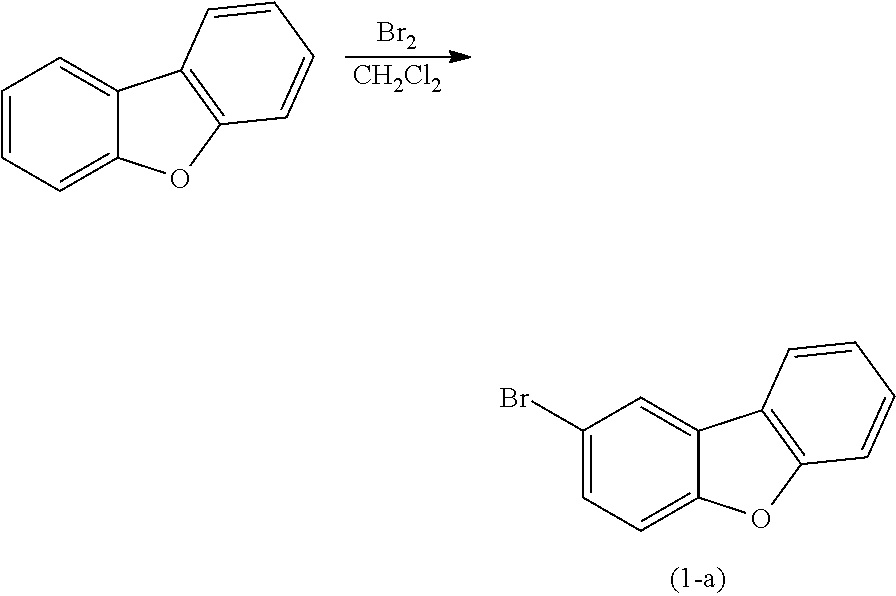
C1=CC=C2C(=C1)C1=C(O2)C=CC=C1.[Br2].[CH2Cl2].C1(Br)=CC=C2C(=C1)C1=C(O2)C=CC=C1
